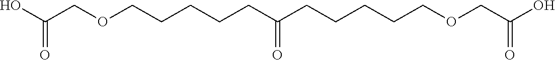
OC(COCCCCCC(CCCCCOCC(O)=O)=O)=O
